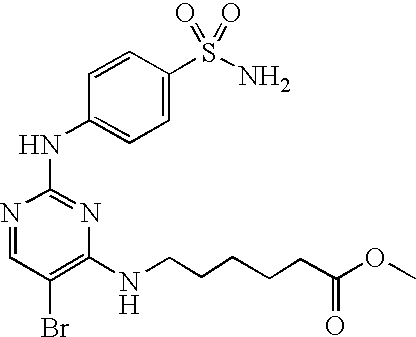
N1=CC(Br)=C(NCCCCCC(OC)=O)N=C1NC1=CC=C(S(N)(=O)=O)C=C1
